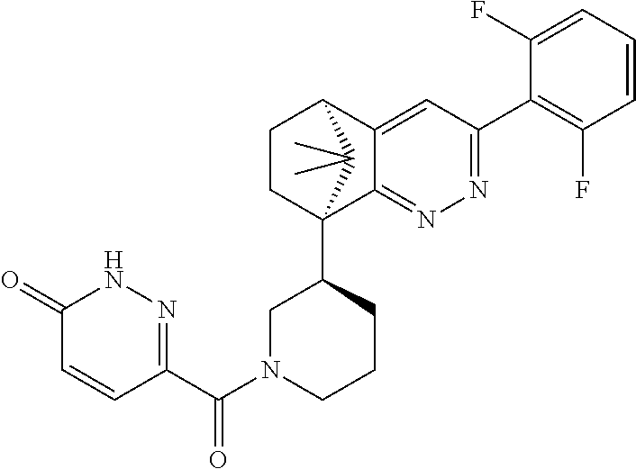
C1(F)=CC=CC(F)=C1C1=NN=C2C(=C1)C1CCC2(C2CN(C(=O)C3=NNC(=O)C=C3)CCC2)C1(C)C
